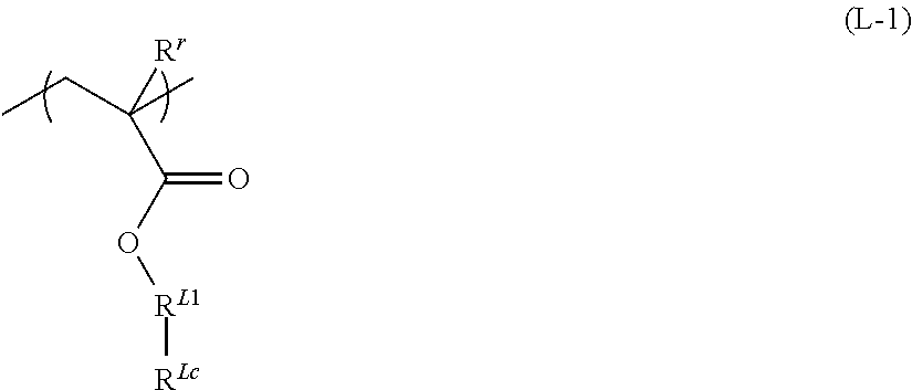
CCC(C)([Rr])C(O[RL1][RLc])=O
